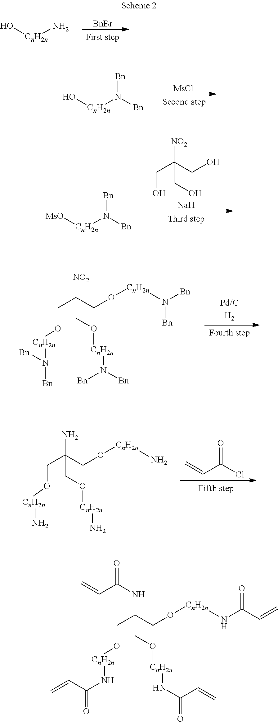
O[CnH2n]N.[BnBr].O[CnH2n]N([Bn])[Bn].[MsCl].[MsO][CnH2n]N([Bn])[Bn].C(C(CO)(CO)[NO2])O.[Na].C(C(CO[CnH2n]N([Bn])[Bn])([NO2])CO[CnH2n]N([Bn])[Bn])O[CnH2n]N([Bn])[Bn].C(C(CO[CnH2n]N)(N)CO[CnH2n]N)O[CnH2n]N.C=CC(Cl)=O.C(C(CO[CnH2n]NC(C=C)=O)(NC(=O)C=C)CO[CnH2n]NC(=O)C=C)O[CnH2n]NC(=O)C=C
